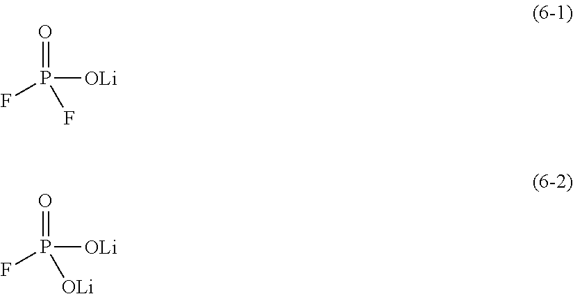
O=P([OLi])(F)F.O=P([OLi])(F)[OLi]
